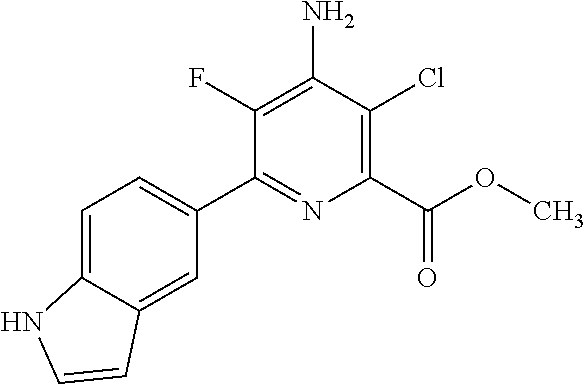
C1(F)=C(N)C(Cl)=C(C(OC)=O)N=C1C1=CC=C2C(=C1)C=CN2
